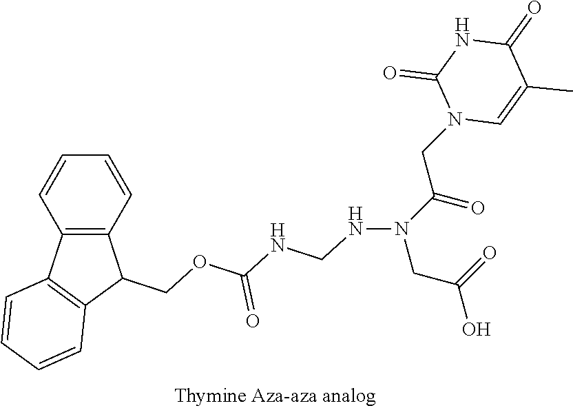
C12=C(C=CC=C1)C(COC(NCNN(CC(=O)O)C(=O)CN1C=C(C)C(=O)NC1=O)=O)C1=C2C=CC=C1
